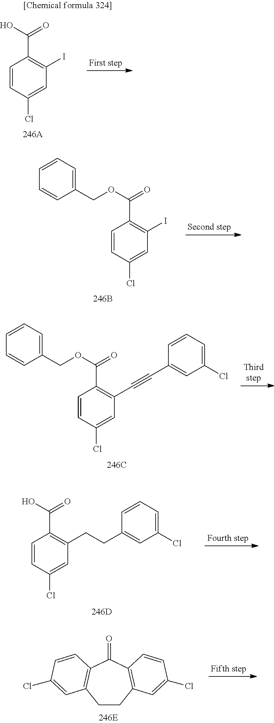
C1=CC(Cl)=CC(I)=C1C(O)=O.C1=CC(Cl)=CC(I)=C1C(OCC1=CC=CC=C1)=O.C1=CC(Cl)=CC(C#CC2=CC(Cl)=CC=C2)=C1C(OCC1=CC=CC=C1)=O.C1=CC(Cl)=CC(CCC2=CC(Cl)=CC=C2)=C1C(O)=O.C1CC2=C(C(=O)C3=C1C=C(Cl)C=C3)C=CC(Cl)=C2
